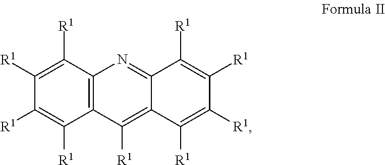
C12=C(C([R1])=C3C(=N1)C([R1])=C([R1])C([R1])=C3[R1])C([R1])=C([R1])C([R1])=C2[R1]
